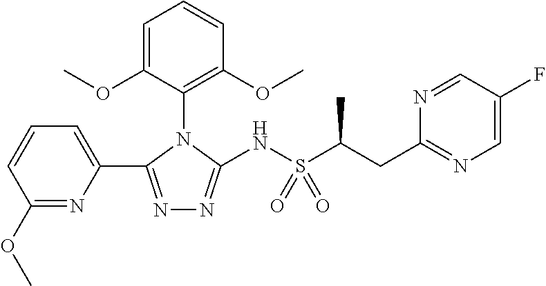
N1=C(C2=CC=CC(OC)=N2)N(C2=C(OC)C=CC=C2OC)C(NS(C(C)CC2=NC=C(F)C=N2)(=O)=O)=N1
